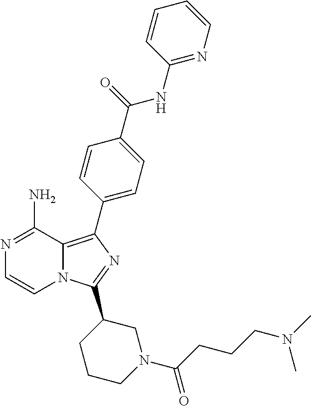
N1=C(N)C2=C(C3=CC=C(C(=O)NC4=NC=CC=C4)C=C3)N=C(C3CCCN(C(CCCN(C)C)=O)C3)N2C=C1
